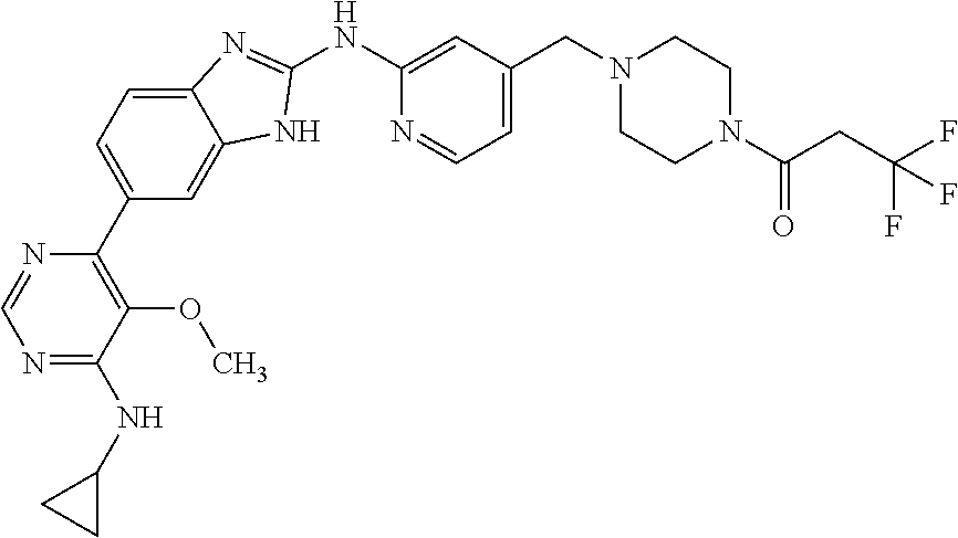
C1(C2=C(OC)C(NC3CC3)=NC=N2)=CC=C2C(=C1)NC(NC1=CC(CN3CCN(C(=O)CC(F)(F)F)CC3)=CC=N1)=N2
